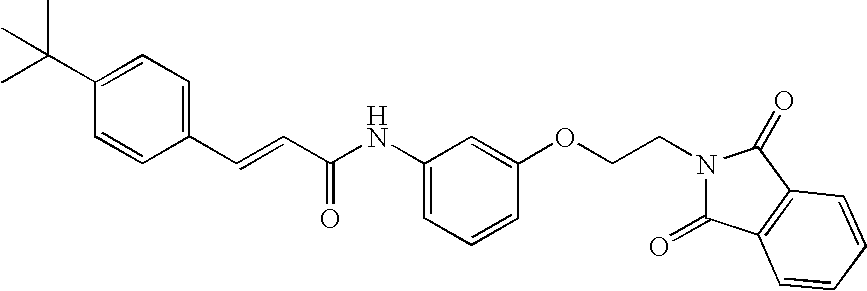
CC(C1=CC=C(C=CC(NC2=CC=CC(OCCN3C(=O)C4=C(C3=O)C=CC=C4)=C2)=O)C=C1)(C)C
